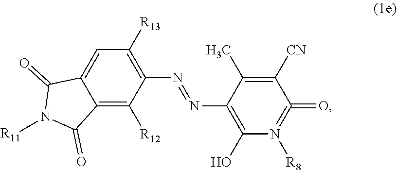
C12=C([R12])C(N=NC3=C(O)N([R8])=C(=O)C([CN])=C3C)=C([R13])C=C1C(=O)N([R11])C2=O
